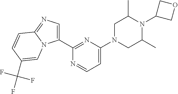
C1(C2=NC(N3CC(C)N(C4COC4)C(C)C3)=CC=N2)=CN=C2N1C=C(C(F)(F)F)C=C2
